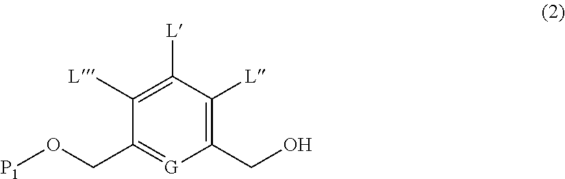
C1(CO)=C([L])C([L])=C([L])C(CO[P1])=[G]1
